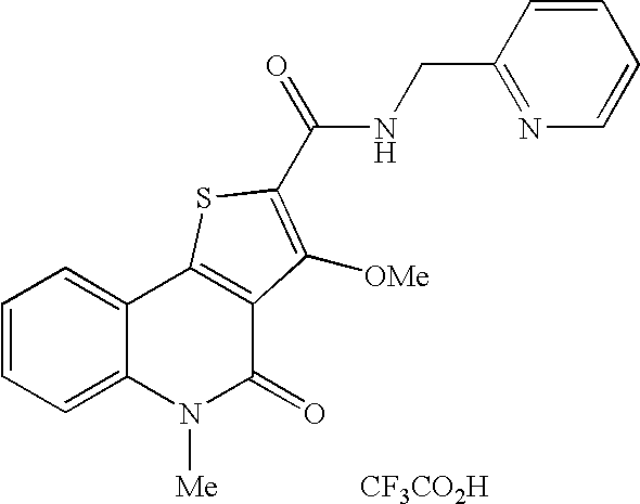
N(C(=O)C1=C([OMe])C2=C(C3=CC=CC=C3N([Me])C2=O)S1)CC1=NC=CC=C1.[CF3CO2H]
